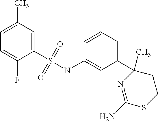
C1(S(NC2=CC(C3(C)N=C(N)SCC3)=CC=C2)(=O)=O)=CC(C)=CC=C1F
